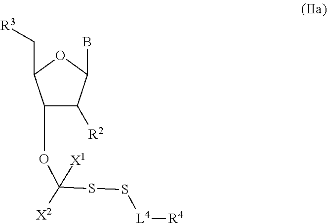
C1(OC([X2])(SS[L4][R4])[X1])C([R2])C(B)OC1C[R3]
